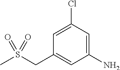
C1=C(Cl)C=C(N)C=C1CS(C)(=O)=O
